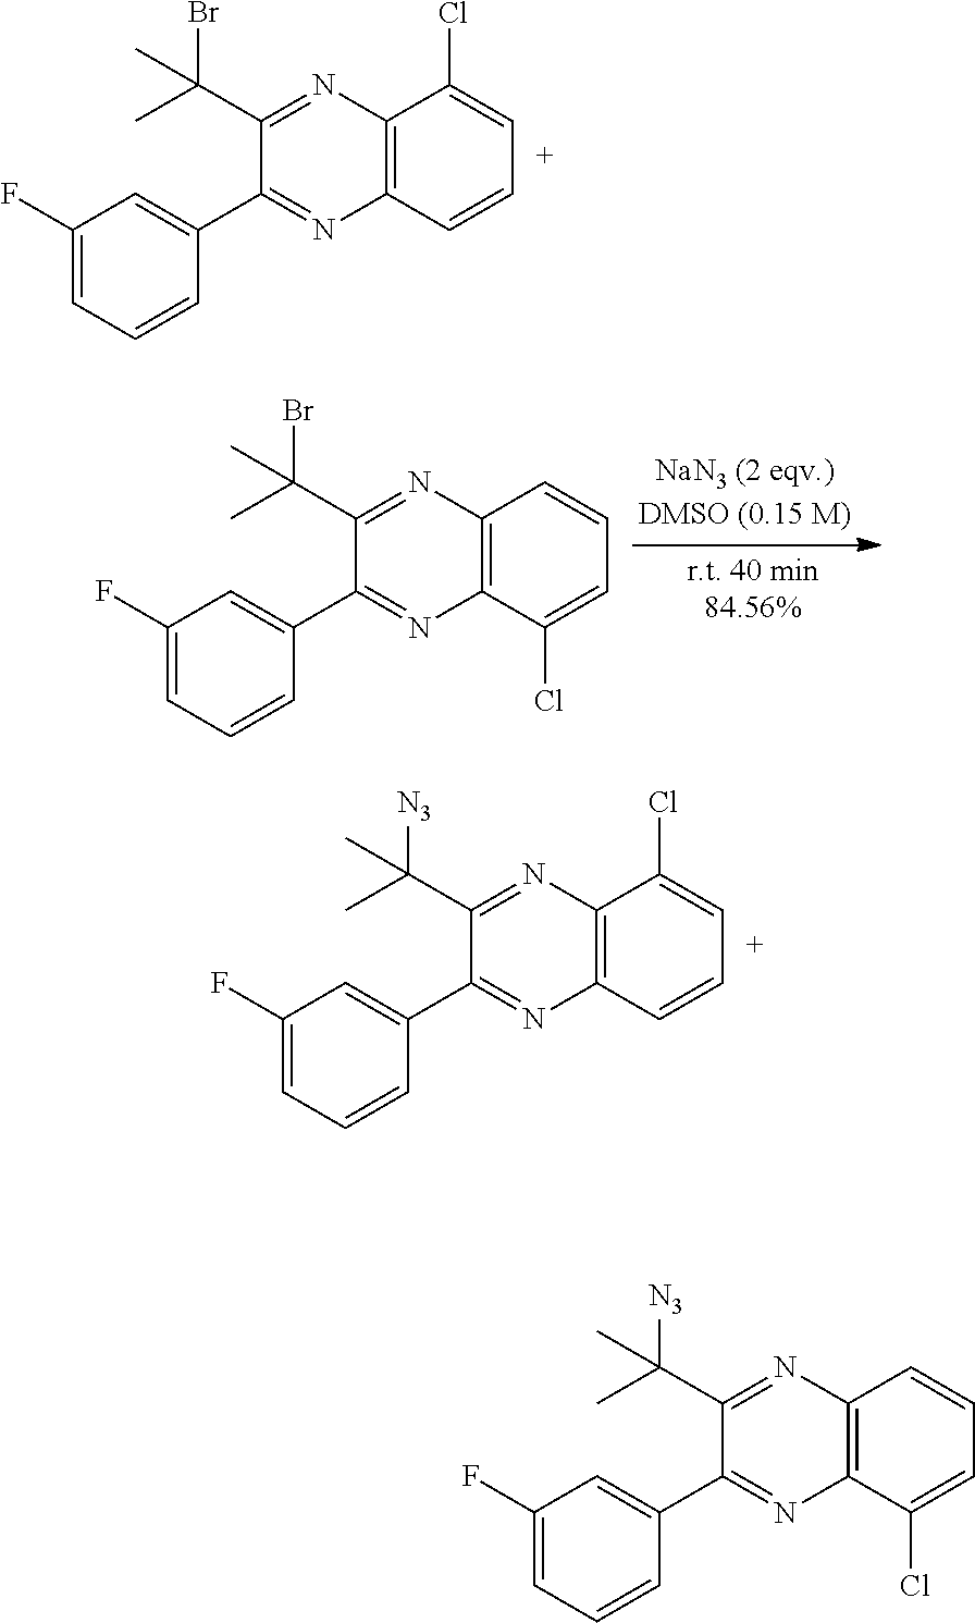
C12=C(C=CC=C1Cl)N=C(C1=CC(F)=CC=C1)C(C(Br)(C)C)=N2.C12=C(C(Cl)=CC=C1)N=C(C1=CC(F)=CC=C1)C(C(Br)(C)C)=N2.C12=C(C=CC=C1Cl)N=C(C1=CC(F)=CC=C1)C(C([N3])(C)C)=N2.C12=C(C(Cl)=CC=C1)N=C(C1=CC(F)=CC=C1)C(C([N3])(C)C)=N2
